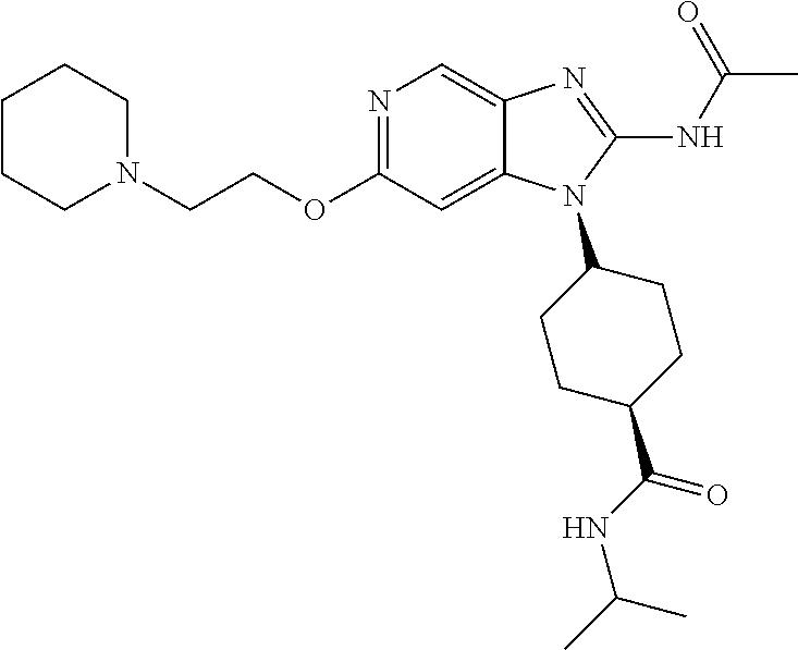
N1=C(OCCN2CCCCC2)C=C2C(=C1)N=C(NC(C)=O)N2C1CCC(C(=O)NC(C)C)CC1
